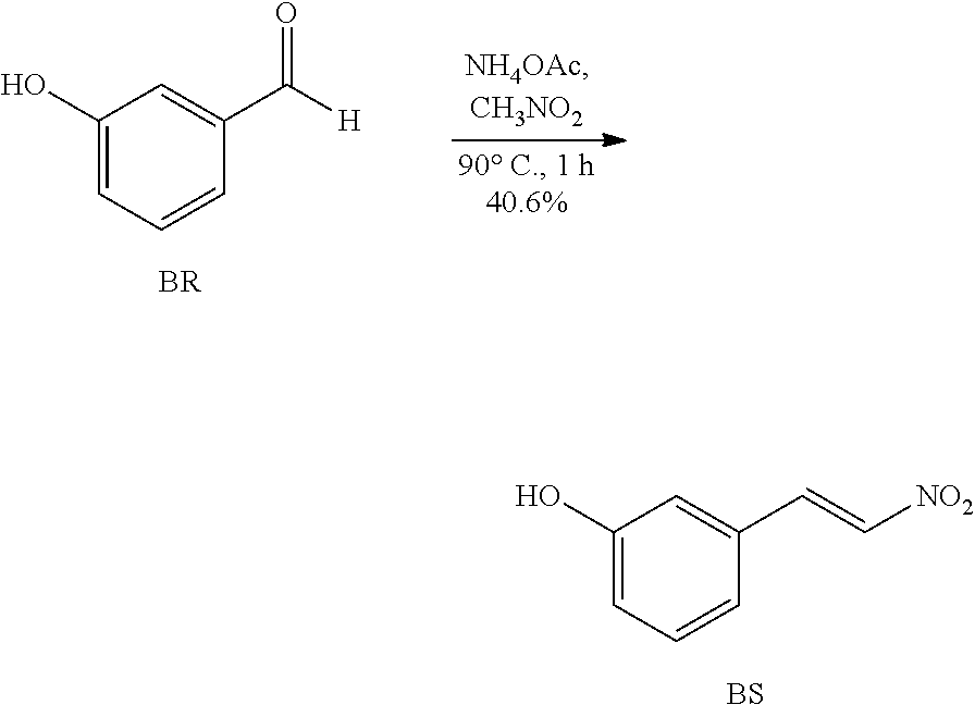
OC1=CC=CC(C=C[NO2])=C1.[BS].OC1=CC=CC(C([H])=O)=C1
